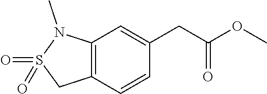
C1=CC(CC(=O)OC)=CC2=C1CS(=O)(=O)N2C
